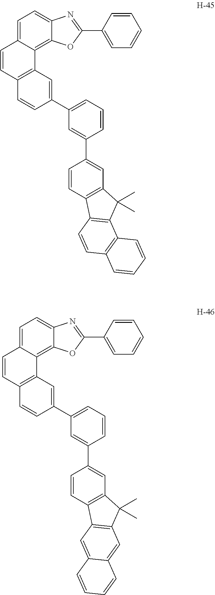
C1=C2C(=C3C(=C1)N=C(C1=CC=CC=C1)O3)C1=C(C=C2)C=CC(C2=CC=CC(C3=CC4=C(C=C3)C3=C(C4(C)C)C4=C(C=C3)C=CC=C4)=C2)=C1.C1=C2C(=C3C(=C1)N=C(C1=CC=CC=C1)O3)C1=C(C=C2)C=CC(C2=CC=CC(C3=CC4=C(C=C3)C3=C(C4(C)C)C=C4C(=C3)C=CC=C4)=C2)=C1
